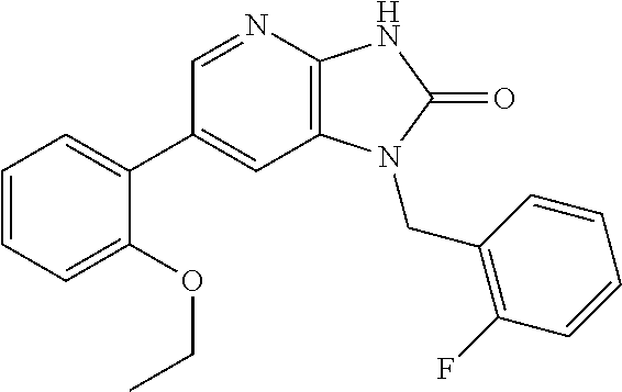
C1(C2=CC=CC=C2OCC)=CC2=C(N=C1)NC(=O)N2CC1=C(F)C=CC=C1
